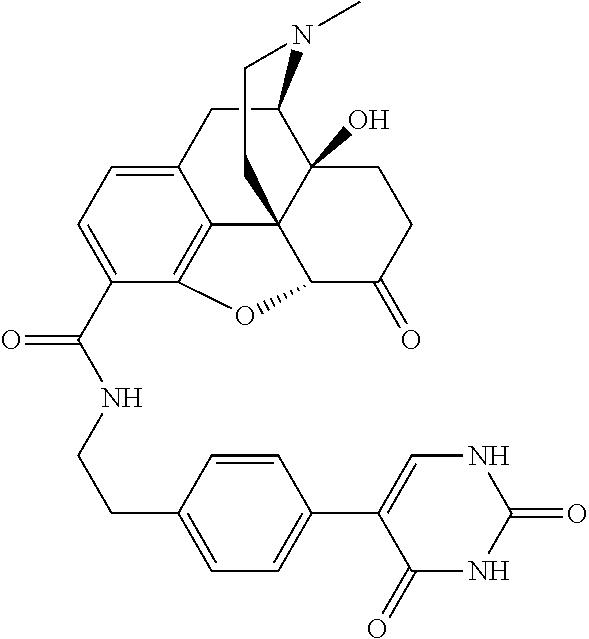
N(C(=O)C1=CC=C2C3=C1OC1C34C(O)(C(C2)N(C)CC4)CCC1=O)CCC1=CC=C(C2=CNC(=O)NC2=O)C=C1
